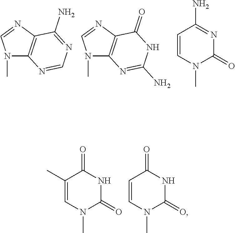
N1(C)C2=C(N=C1)C(N)=NC=N2.N1(C)C2=C(N=C1)C(=O)NC(N)=N2.C1=CN(C)C(=O)N=C1N.C1(C)=CN(C)C(=O)NC1=O.C1=CN(C)C(=O)NC1=O
